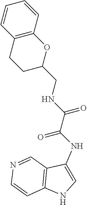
C12=C(C=CC=C1)OC(CNC(C(=O)NC1=CNC3=C1C=NC=C3)=O)CC2
